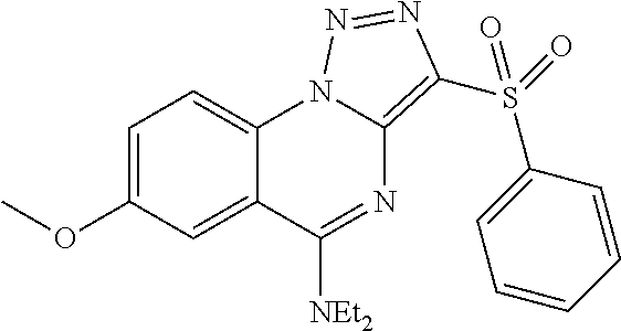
C1=C(OC)C=C2C(=C1)N1C(=C(S(=O)(C3=CC=CC=C3)=O)N=N1)N=C2[NEt2]
